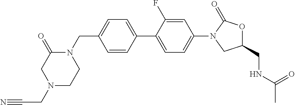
C1(CN2C(=O)CN(CC#N)CC2)=CC=C(C2=CC=C(N3CC(CNC(C)=O)OC3=O)C=C2F)C=C1
